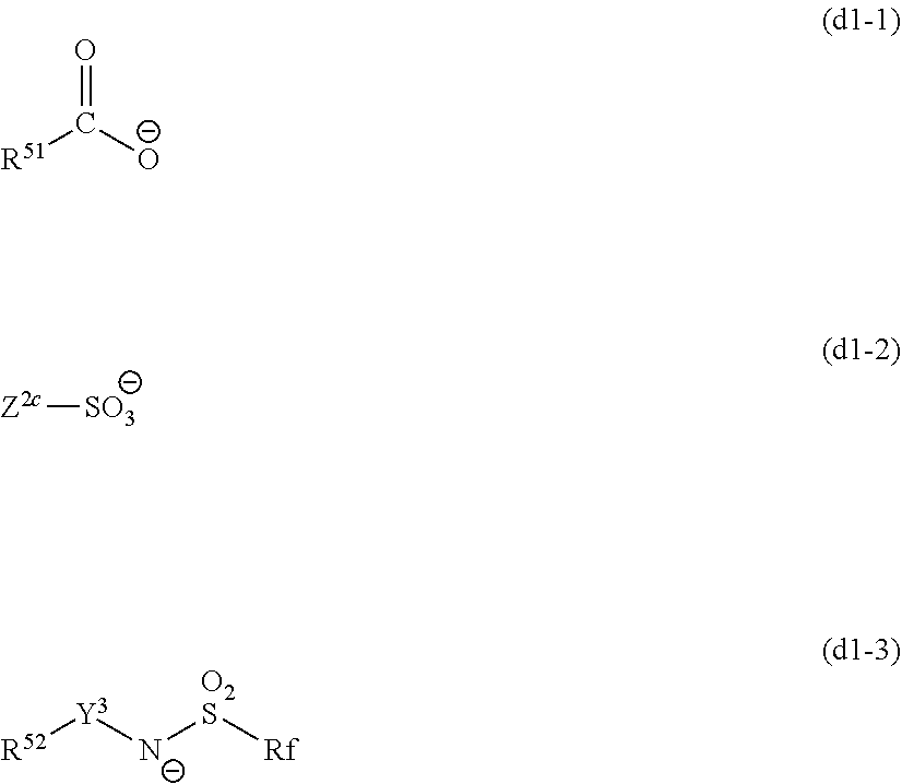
O=C([O-])[R51].[Z2c][SO3].[R52][Y3][N-][O2S][Rf]
